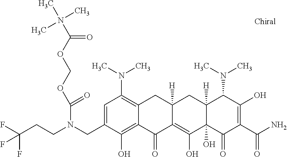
C1=C(CN(CCC(F)(F)F)C(OCOC(N(C)(C)C)=O)=O)C(O)=C2C(=C1N(C)C)CC1([H])C(=C(O)C3(O)C([H])(C1)C(N(C)C)C(O)=C(C(N)=O)C3=O)C2=O
